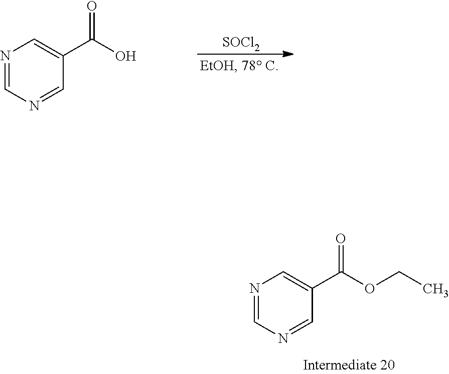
N1=CN=CC(C(O)=O)=C1.[SOCl2].N1=CN=CC(C(OCC)=O)=C1
